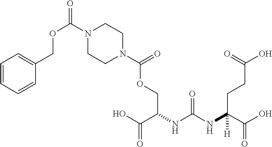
C1=CC=CC(COC(=O)N2CCN(C(=O)OCC(NC(NC(C(O)=O)(CCC(O)=O)[H])=O)C(O)=O)CC2)=C1
